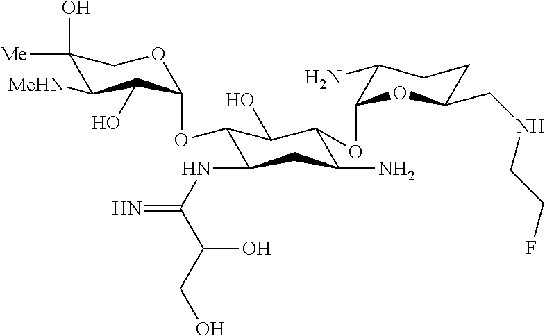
C1(O)([Me])C([MeHN])C(O)C(OC2C(NC(=N)C(O)CO)CC(N)C(OC3C(N)CCC(CNCCF)O3)C2O)OC1
